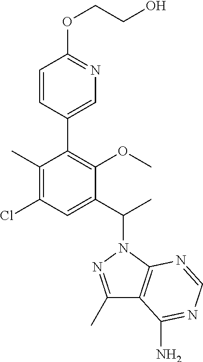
C1(C)=C(Cl)C=C(C(C)N2N=C(C)C3=C2N=CN=C3N)C(OC)=C1C1=CN=C(OCCO)C=C1
